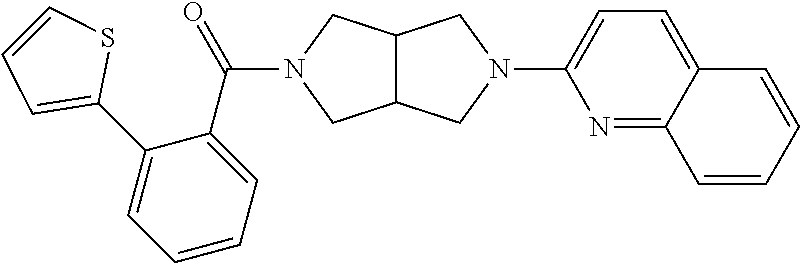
C12C(CN(C3=CC=C4C(=N3)C=CC=C4)C1)CN(C(=O)C1=CC=CC=C1C1=CC=CS1)C2
